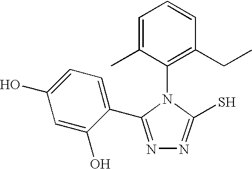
C1(N2C(S)=NN=C2C2=CC=C(O)C=C2O)=C(CC)C=CC=C1C
